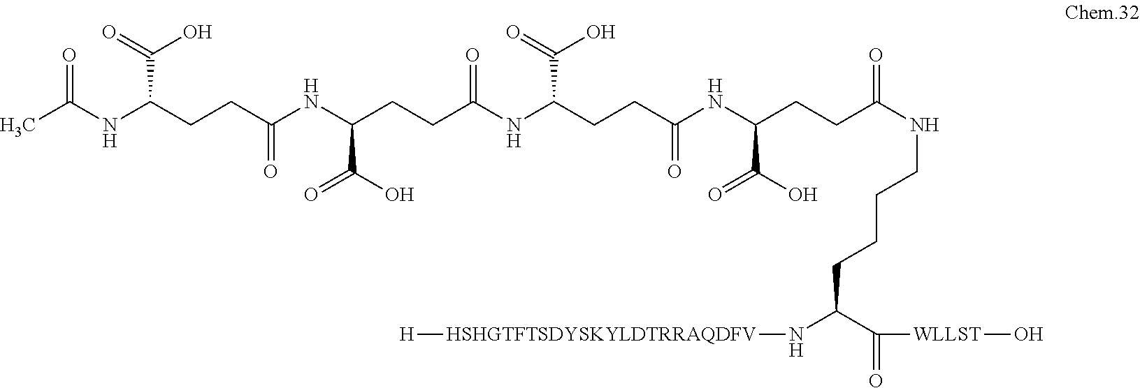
CC(NC(CCC(NC(CCC(NC(CCC(NC(CCC(NCCCCC(C(=O)[WLLST]O)N[HSHGTFTSDYSKYLDTRRAQDFV][H])=O)C(=O)O)=O)C(=O)O)=O)C(O)=O)=O)C(=O)O)=O
